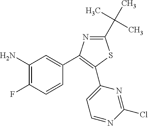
C1(C2=C(C3=CC=NC(Cl)=N3)SC(C(C)(C)C)=N2)=CC(N)=C(F)C=C1
